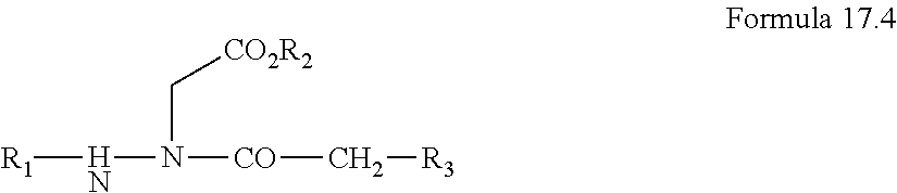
[R1]NN(C[CO2R2])[CO]C[R3]
